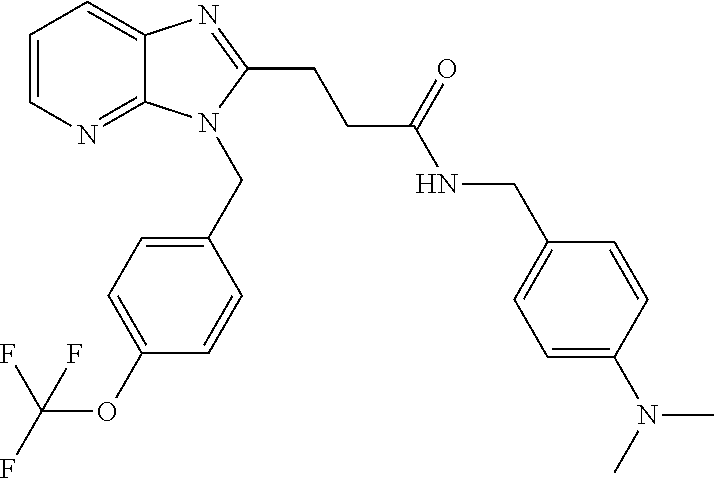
C1=CN=C2C(=C1)N=C(CCC(NCC1=CC=C(N(C)C)C=C1)=O)N2CC1=CC=C(OC(F)(F)F)C=C1
